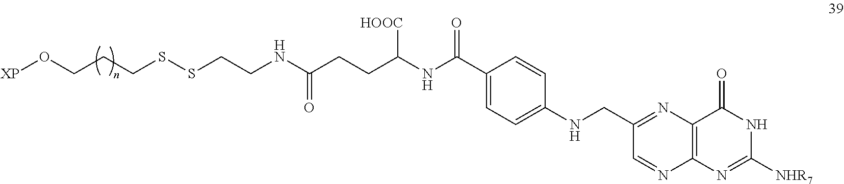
N(C(C1=CC=C(NCC2=NC3=C(N=C2)N=C([NHR7])NC3=O)C=C1)=O)C([HOOC])CCC(NCCSSCCCO[XP])=O
